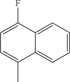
C1=C(F)C2=CC=CC=C2C(C)=C1
